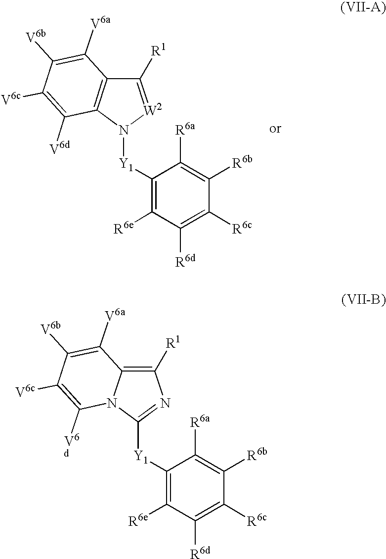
C1([Y1]N2C3=C(C([R1])=[W2]2)C([V6a])=C([V6b])C([V6c])=C3[V6d])=C([R6e])C([R6d])=C([R6c])C([R6b])=C1[R6a].C1([Y1]C2=NC([R1])=C3N2C([V6d])=C([V6c])C([V6b])=C3[V6a])=C([R6e])C([R6d])=C([R6c])C([R6b])=C1[R6a]
